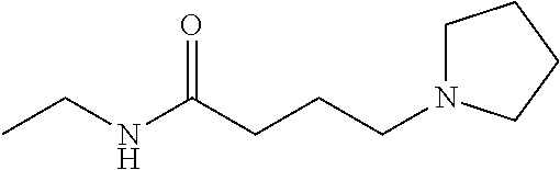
CCNC(CCCN1CCCC1)=O
